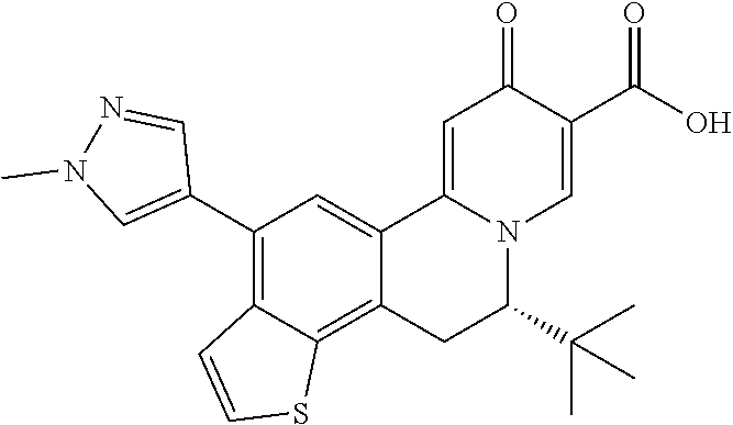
C12=CC(C3=CN(C)N=C3)=C3C(=C1CC(C(C)(C)C)N1C2=CC(=O)C(C(O)=O)=C1)SC=C3
